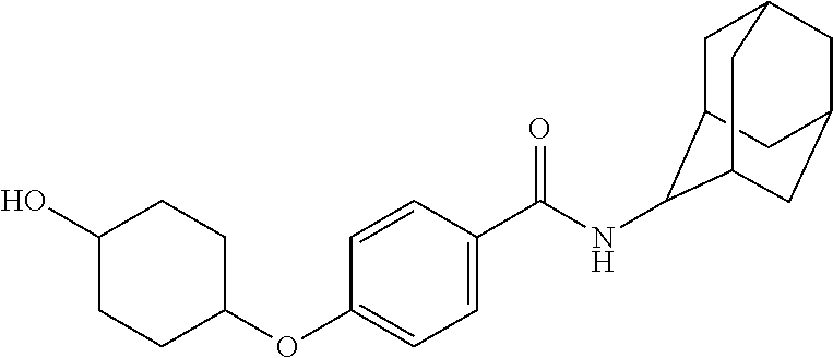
C1(O)CCC(OC2=CC=C(C(NC3C4CC5CC(CC3C5)C4)=O)C=C2)CC1
